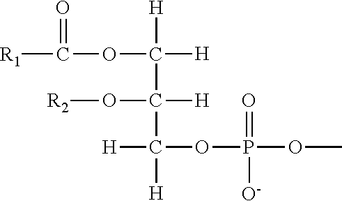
O(C([H])([H])C(O[R2])([H])C([H])(OP(OC)(=O)[O-])[H])C([R1])=O
